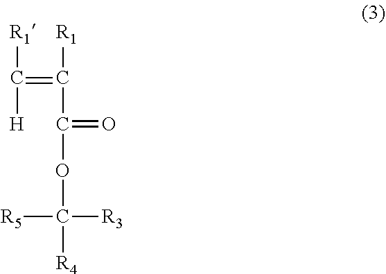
[R1]C(=C([R1])C(=O)OC([R3])([R5])[R4])[H]
